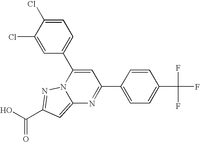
O=C(O)C1=NN2C(=C1)N=C(C1=CC=C(C(F)(F)F)C=C1)C=C2C1=CC=C(Cl)C(Cl)=C1
